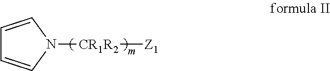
C1=CN([CR1R2][Z1])C=C1
